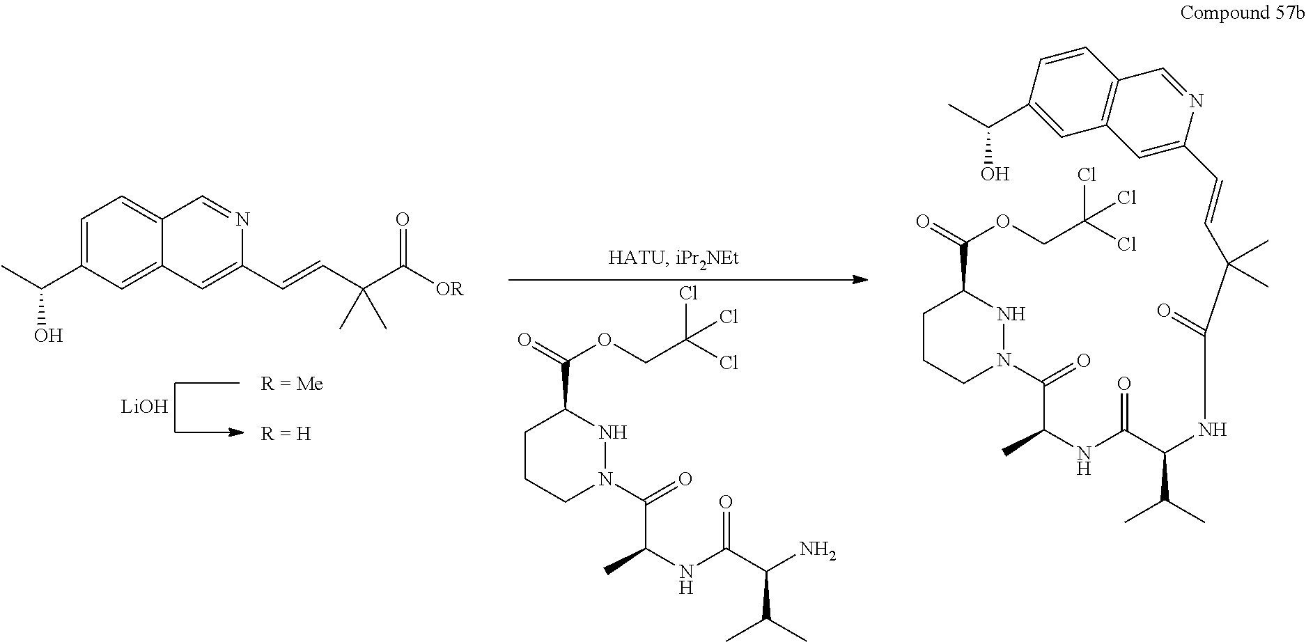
C1=C(C(C)O)C=C2C(=C1)C=NC(C=CC(C([OR])=O)(C)C)=C2.C1CCN(C(=O)C(NC(C(N)C(C)C)=O)C)NC1C(=O)OCC(Cl)(Cl)Cl.[LiOH].C1CCN(C(=O)C(NC(C(NC(=O)C(C=CC2=CC3=C(C=CC(C(C)O)=C3)C=N2)(C)C)C(C)C)=O)C)NC1C(=O)OCC(Cl)(Cl)Cl
